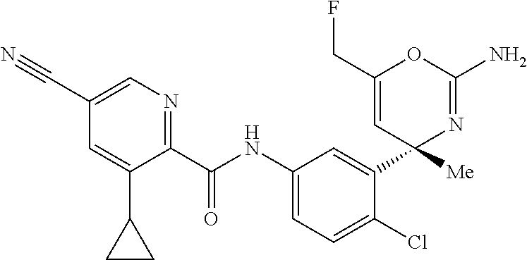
C1(C(NC2=CC=C(Cl)C(C3([Me])N=C(N)OC(CF)=C3)=C2)=O)=NC=C(C#N)C=C1C1CC1
